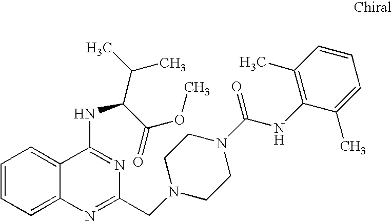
C1=CC=C2C(=C1)C(NC(C(C)C)C(OC)=O)=NC(CN1CCN(C(NC3=C(C)C=CC=C3C)=O)CC1)=N2
